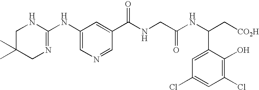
C1(NC2=NCC(C)(C)CN2)=CN=CC(C(NCC(NC(C2=CC(Cl)=CC(Cl)=C2O)C[CO2H])=O)=O)=C1
